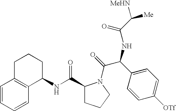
C1=CC=CC2=C1CCCC2NC(C1CCCN1C(=O)C(C1=CC=C([OTf])C=C1)NC(C([Me])[MeHN])=O)=O
